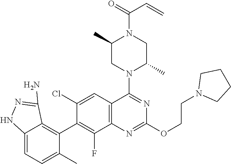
C12=C(C=C(Cl)C(C3=C4C(=CC=C3C)NN=C4N)=C1F)C(N1C(C)CN(C(=O)C=C)C(C)C1)=NC(OCCN1CCCC1)=N2
